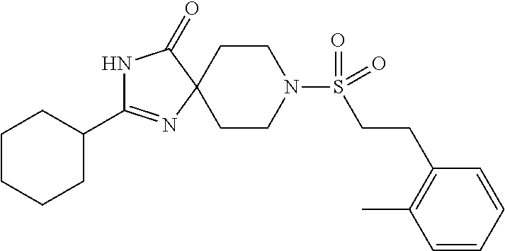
C1CN(S(=O)(=O)CCC2=C(C)C=CC=C2)CCC12C(=O)NC(C1CCCCC1)=N2
